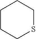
C1CCSCC1
